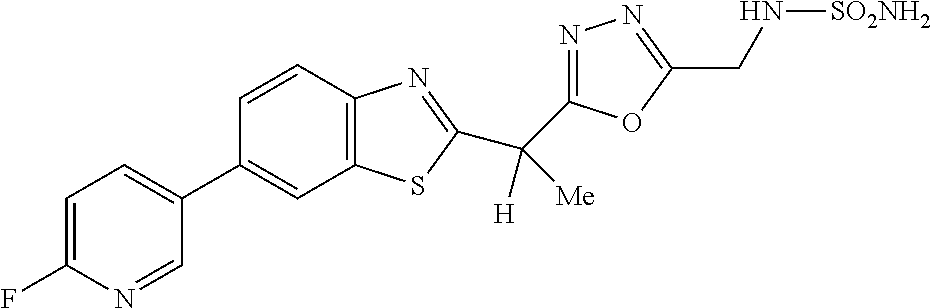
C12=C(C=CC(C3=CC=C(F)N=C3)=C1)N=C(C([H])([Me])C1=NN=C(CN[SO2NH2])O1)S2
